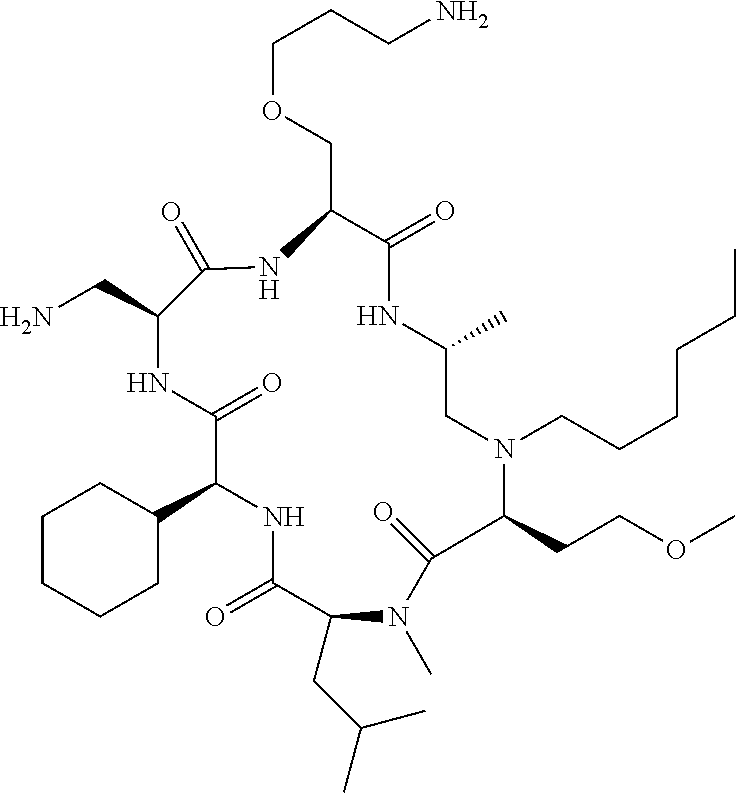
C1CCCC(C2NC(=O)C(CC(C)C)N(C)C(=O)C(CCOC)N(CCCCCC)CC(C)NC(=O)C(COCCCN)NC(=O)C(CN)NC2=O)C1
